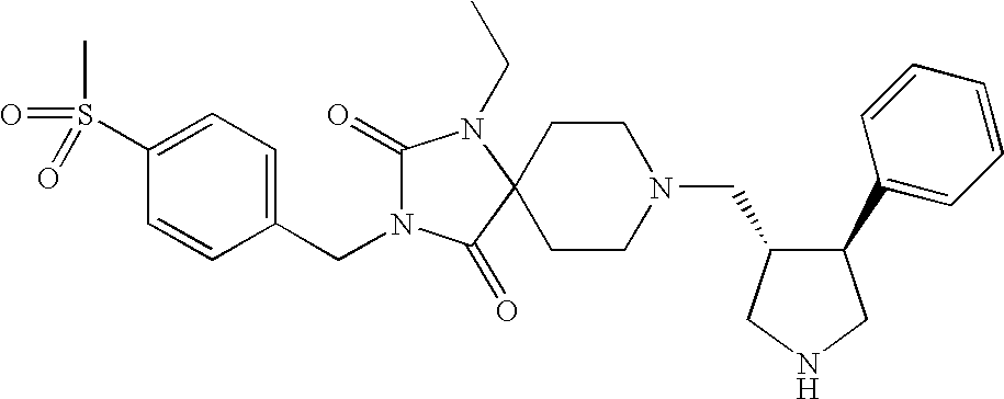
C1(S(C)(=O)=O)=CC=C(CN2C(=O)N(CC)C3(C2=O)CCN(CC2C(C4=CC=CC=C4)CNC2)CC3)C=C1
